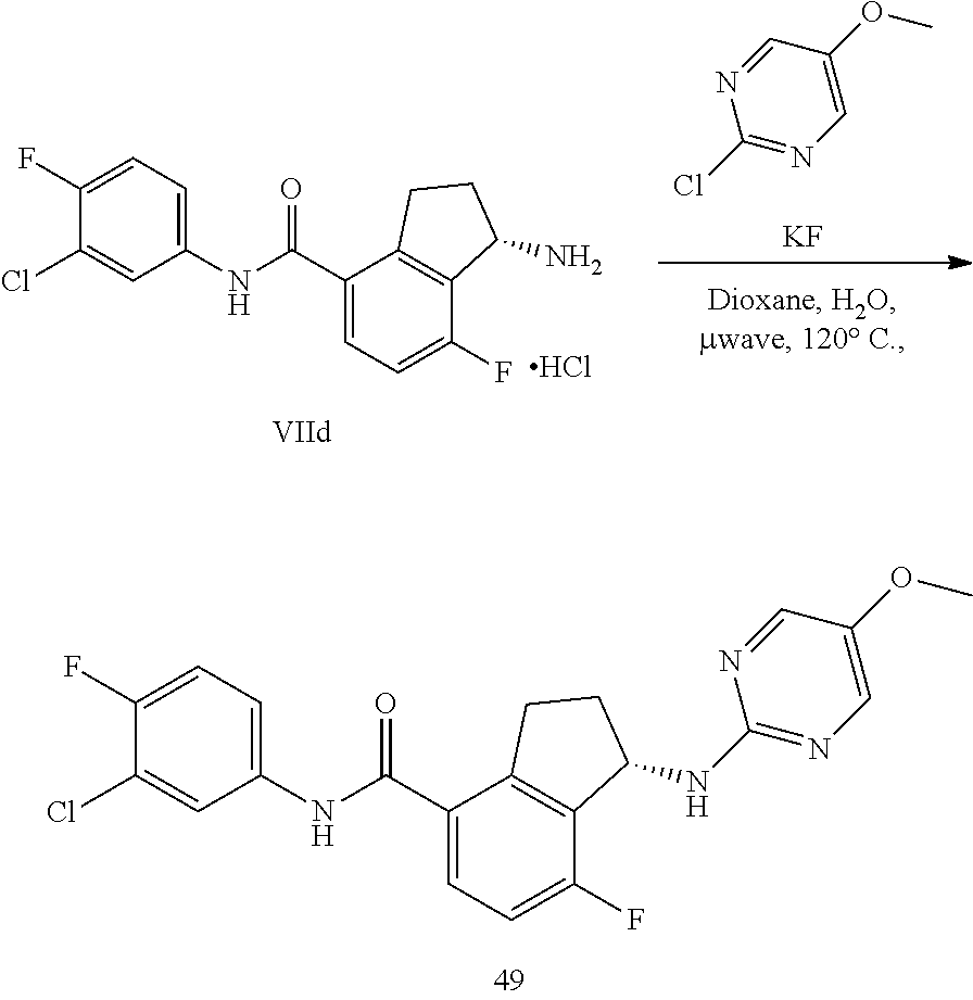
C1(Cl)=CC(NC(C2=CC=C(F)C3=C2CCC3NC2=NC=C(OC)C=N2)=O)=CC=C1F.[KF].N1=CC(OC)=CN=C1Cl.C1(Cl)=CC(NC(C2=CC=C(F)C3=C2CCC3N)=O)=CC=C1F.Cl
